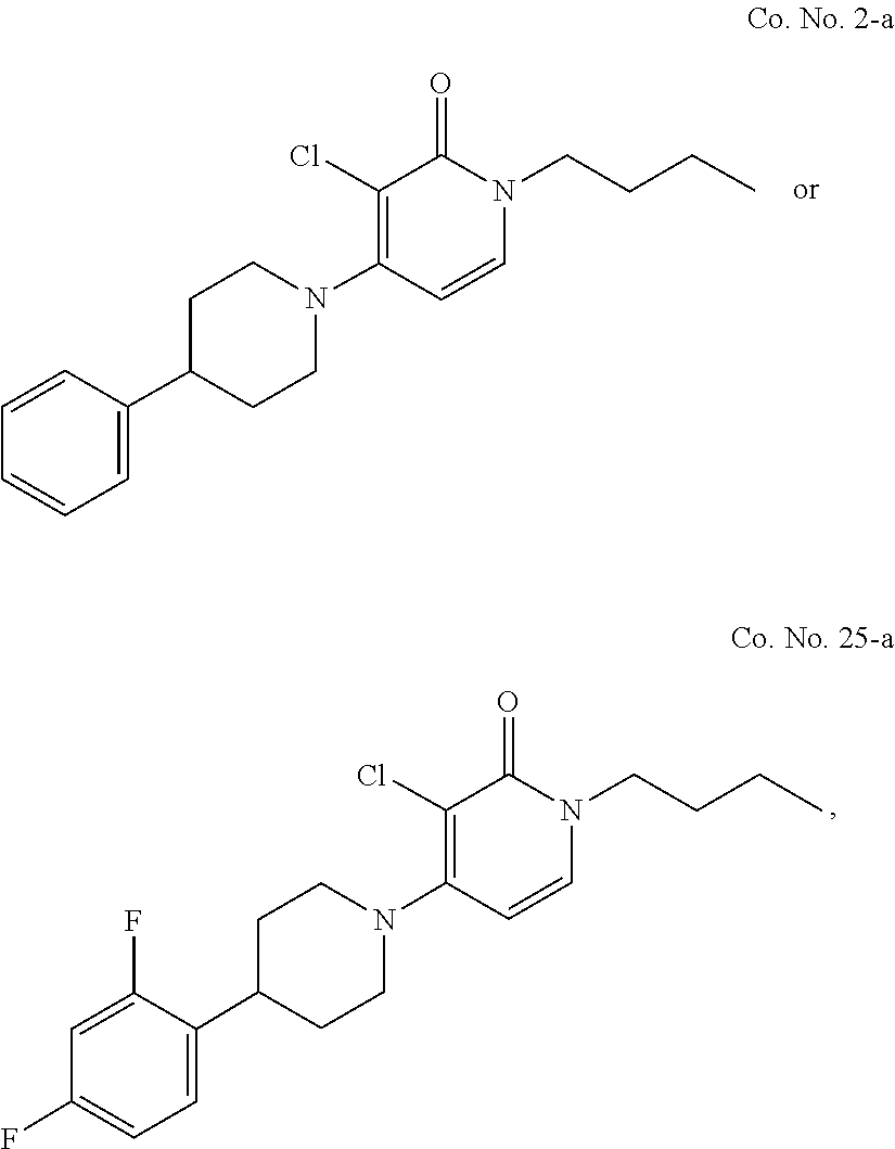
C1=CC(C2CCN(C3=C(Cl)C(=O)N(CCCC)C=C3)CC2)=CC=C1.C1(F)=CC=C(C2CCN(C3=C(Cl)C(=O)N(CCCC)C=C3)CC2)C(F)=C1
